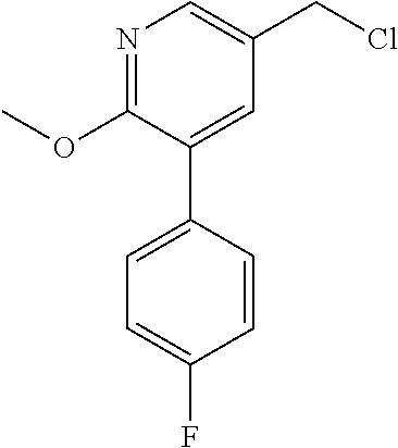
N1=C(OC)C(C2=CC=C(F)C=C2)=CC(CCl)=C1
